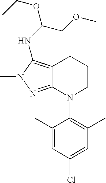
C12=NN(C)C(NC(COC)OCC)=C1CCCN2C1=C(C)C=C(Cl)C=C1C
